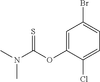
C1=C(OC(N(C)C)=S)C(Cl)=CC=C1Br
